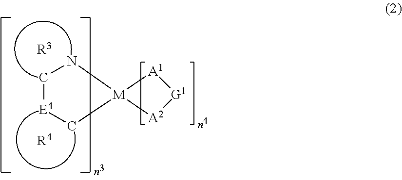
C1[E4]C[M]2(N1)[A2][G1][A1]2.[R4].[R3]
